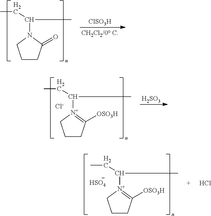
C1CC(=O)N(C(CC)C)C1.[ClSO3H].[H2SO3].C1CC([OSO3H])=[N+](C(CC)C)C1.[Cl-].C1CC([OSO3H])=[N+](C(CC)C)C1.[HSO4].Cl
